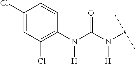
C1(Cl)=CC(Cl)=C(N(C(N(C(C)C)[H])=O)[H])C=C1
